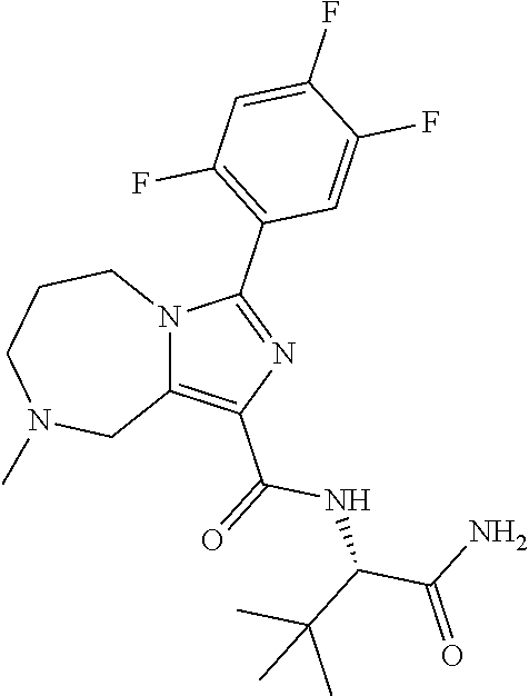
C12=C(C(NC(C(C)(C)C)C(=O)N)=O)N=C(C3=C(F)C=C(F)C(F)=C3)N1CCCN(C)C2
